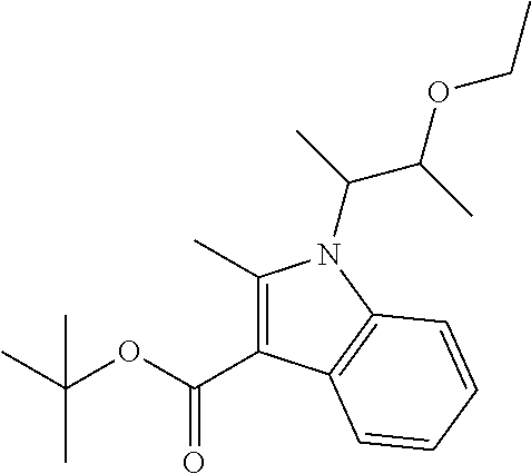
C(OC(C)(C)C)(=O)C1=C(C)N(C(C(OCC)C)C)C2=C1C=CC=C2
